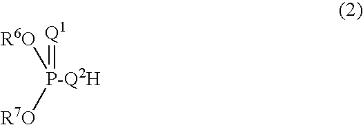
[P-Q2H](=[Q1])([R6O])[R7O]
